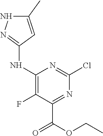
C1(NC2=NNC(C)=C2)=C(F)C(C(=O)OCC)=NC(Cl)=N1
